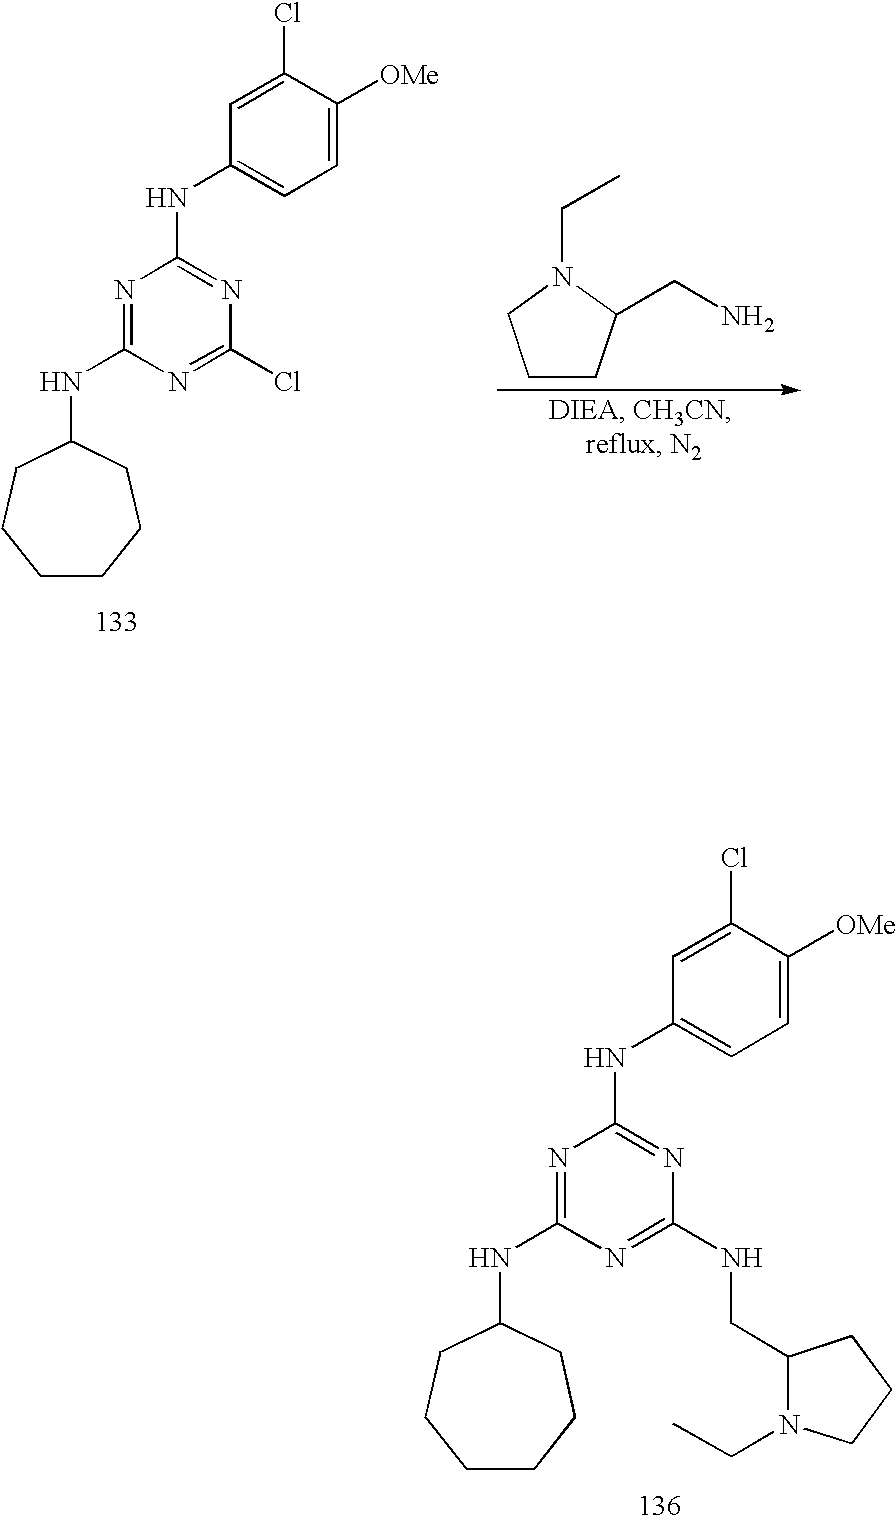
N(C1CCCCCC1)C1=NC(NC2=CC=C([OMe])C(Cl)=C2)=NC(NCC2N(CC)CCC2)=N1.N(C1CCCCCC1)C1=NC(NC2=CC=C([OMe])C(Cl)=C2)=NC(Cl)=N1.C1CC(CN)N(CC)C1
